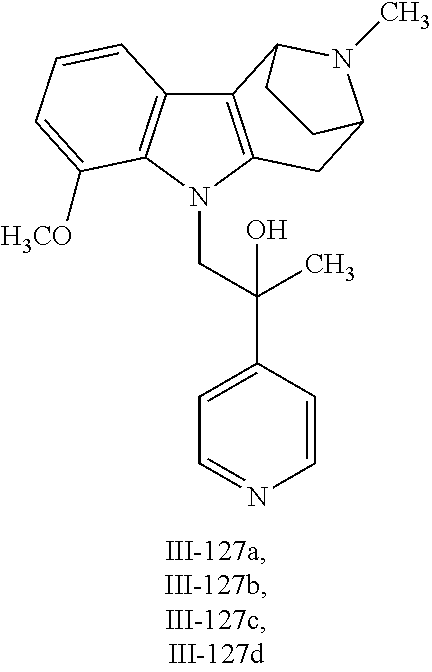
C12=C(N(CC(C3=CC=NC=C3)(C)O)C3=C1C=CC=C3[H3CO])CC1N(C)C2CC1
